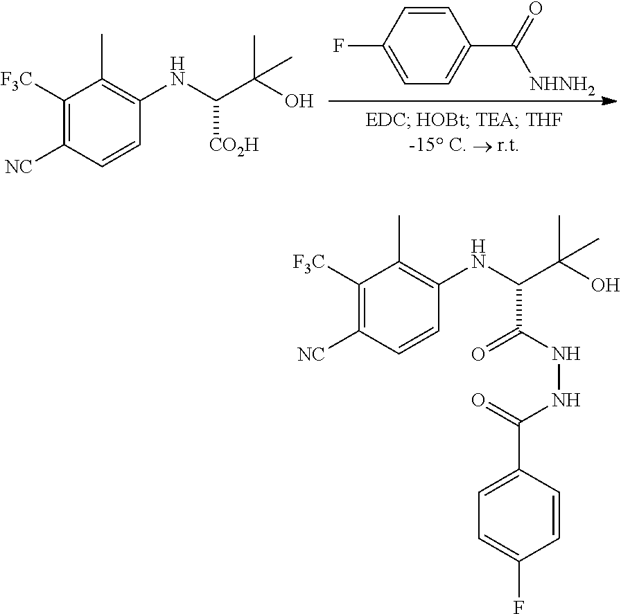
C1([F3C])=C([NC])C=CC(NC(C(O)(C)C)[CO2H])=C1C.C1=CC(F)=CC=C1C(=O)[NHNH2].C1([F3C])=C([NC])C=CC(NC(C(O)(C)C)C(NNC(C2=CC=C(F)C=C2)=O)=O)=C1C
